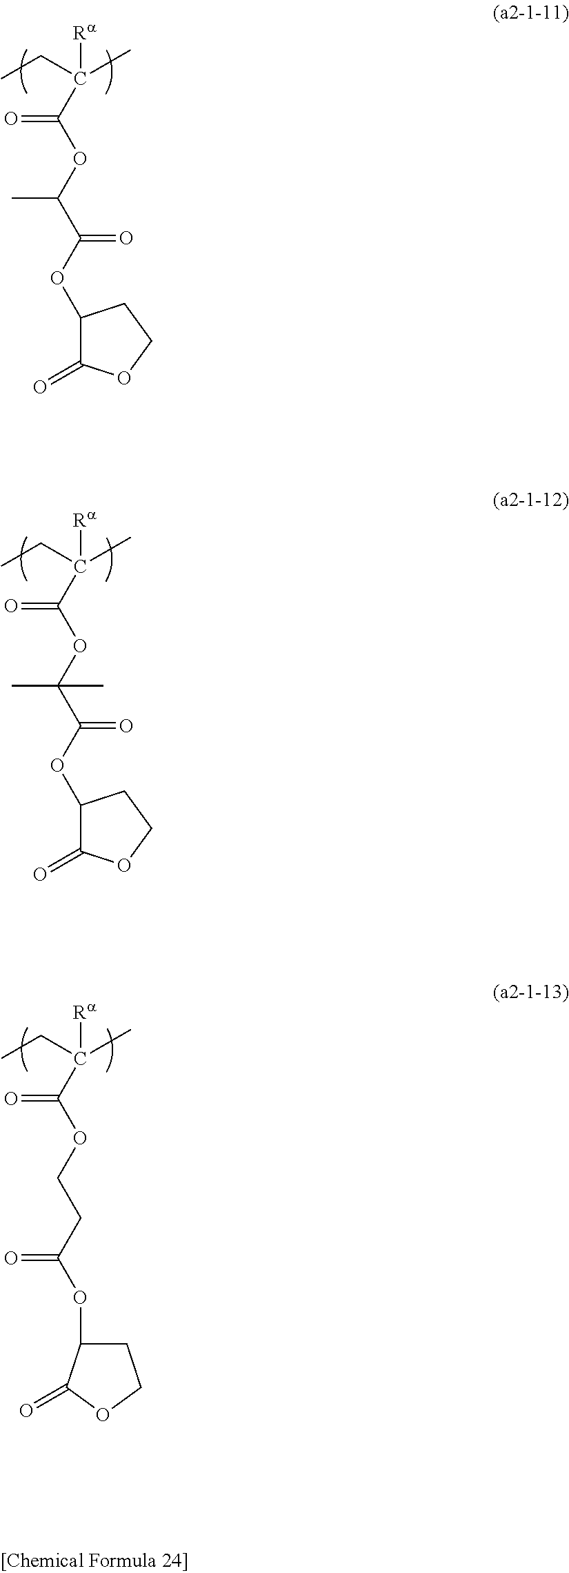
C1(=O)OCCC1OC(C(OC(C(CC)(C)[Ra])=O)C)=O.C1(=O)OCCC1OC(C(OC(C(CC)(C)[Ra])=O)(C)C)=O.C(CC)(C)([Ra])C(OCCC(OC1CCOC1=O)=O)=O
